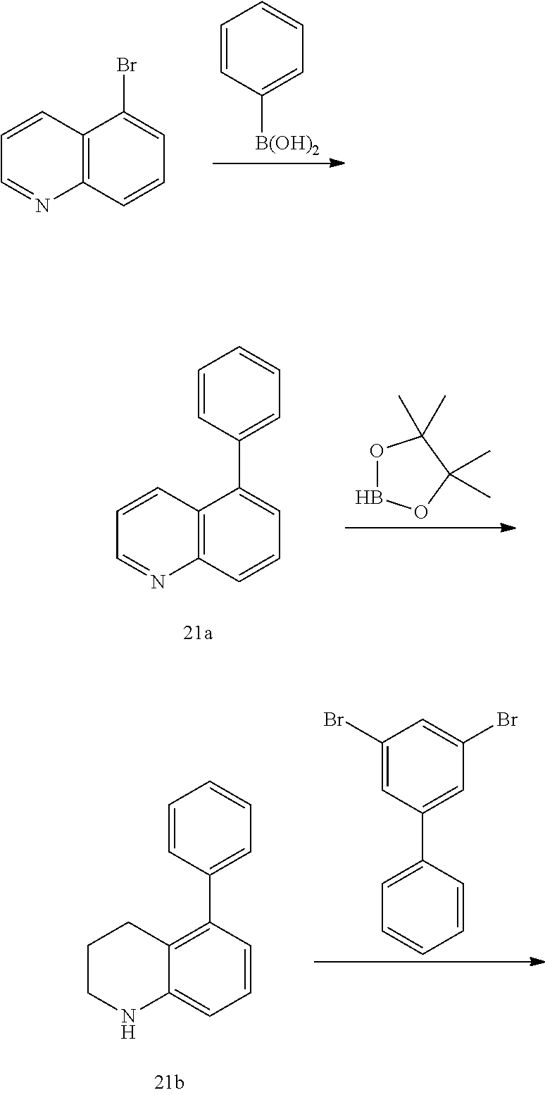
C12=C(C3=CC=CC=C3)C=CC=C1NCCC2.C1(Br)=CC(C2=CC=CC=C2)=CC(Br)=C1.C12=C(C=CC=C1Br)N=CC=C2.C1=CC([B(OH)2])=CC=C1.C12=C(C=CC=C1C1=CC=CC=C1)N=CC=C2.O1BOC(C)(C)C1(C)C
